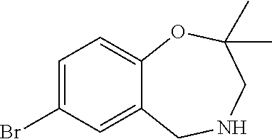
C1=C(Br)C=C2C(=C1)OC(C)(C)CNC2
